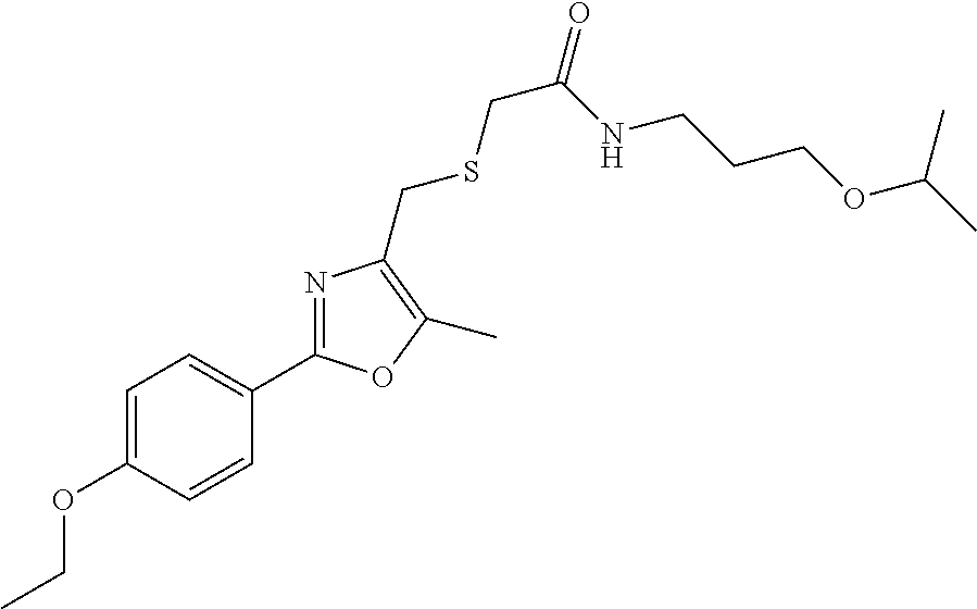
C1=C(OCC)C=CC(C2=NC(CSCC(=O)NCCCOC(C)C)=C(C)O2)=C1
